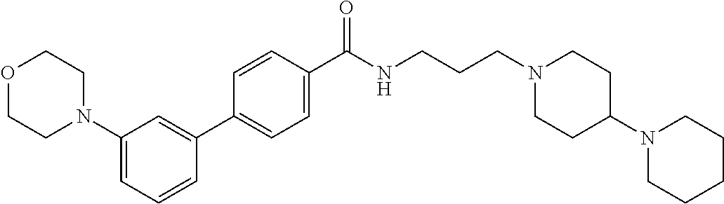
C1(C2=CC(N3CCOCC3)=CC=C2)=CC=C(C(NCCCN2CCC(N3CCCCC3)CC2)=O)C=C1
